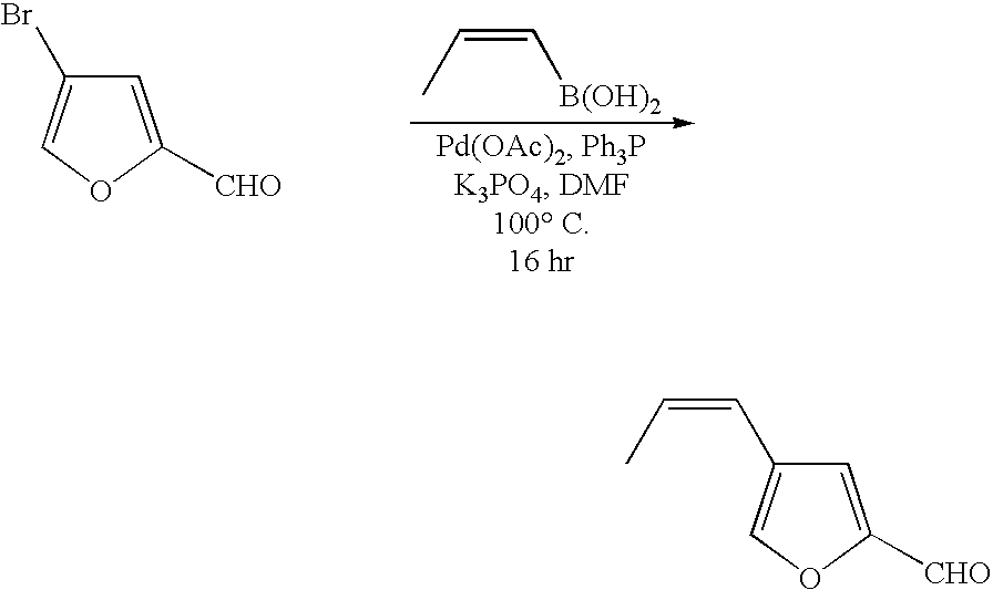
C1=C([CHO])OC=C1Br.CC=C[B(OH)2].C1=C([CHO])OC=C1C=CC
